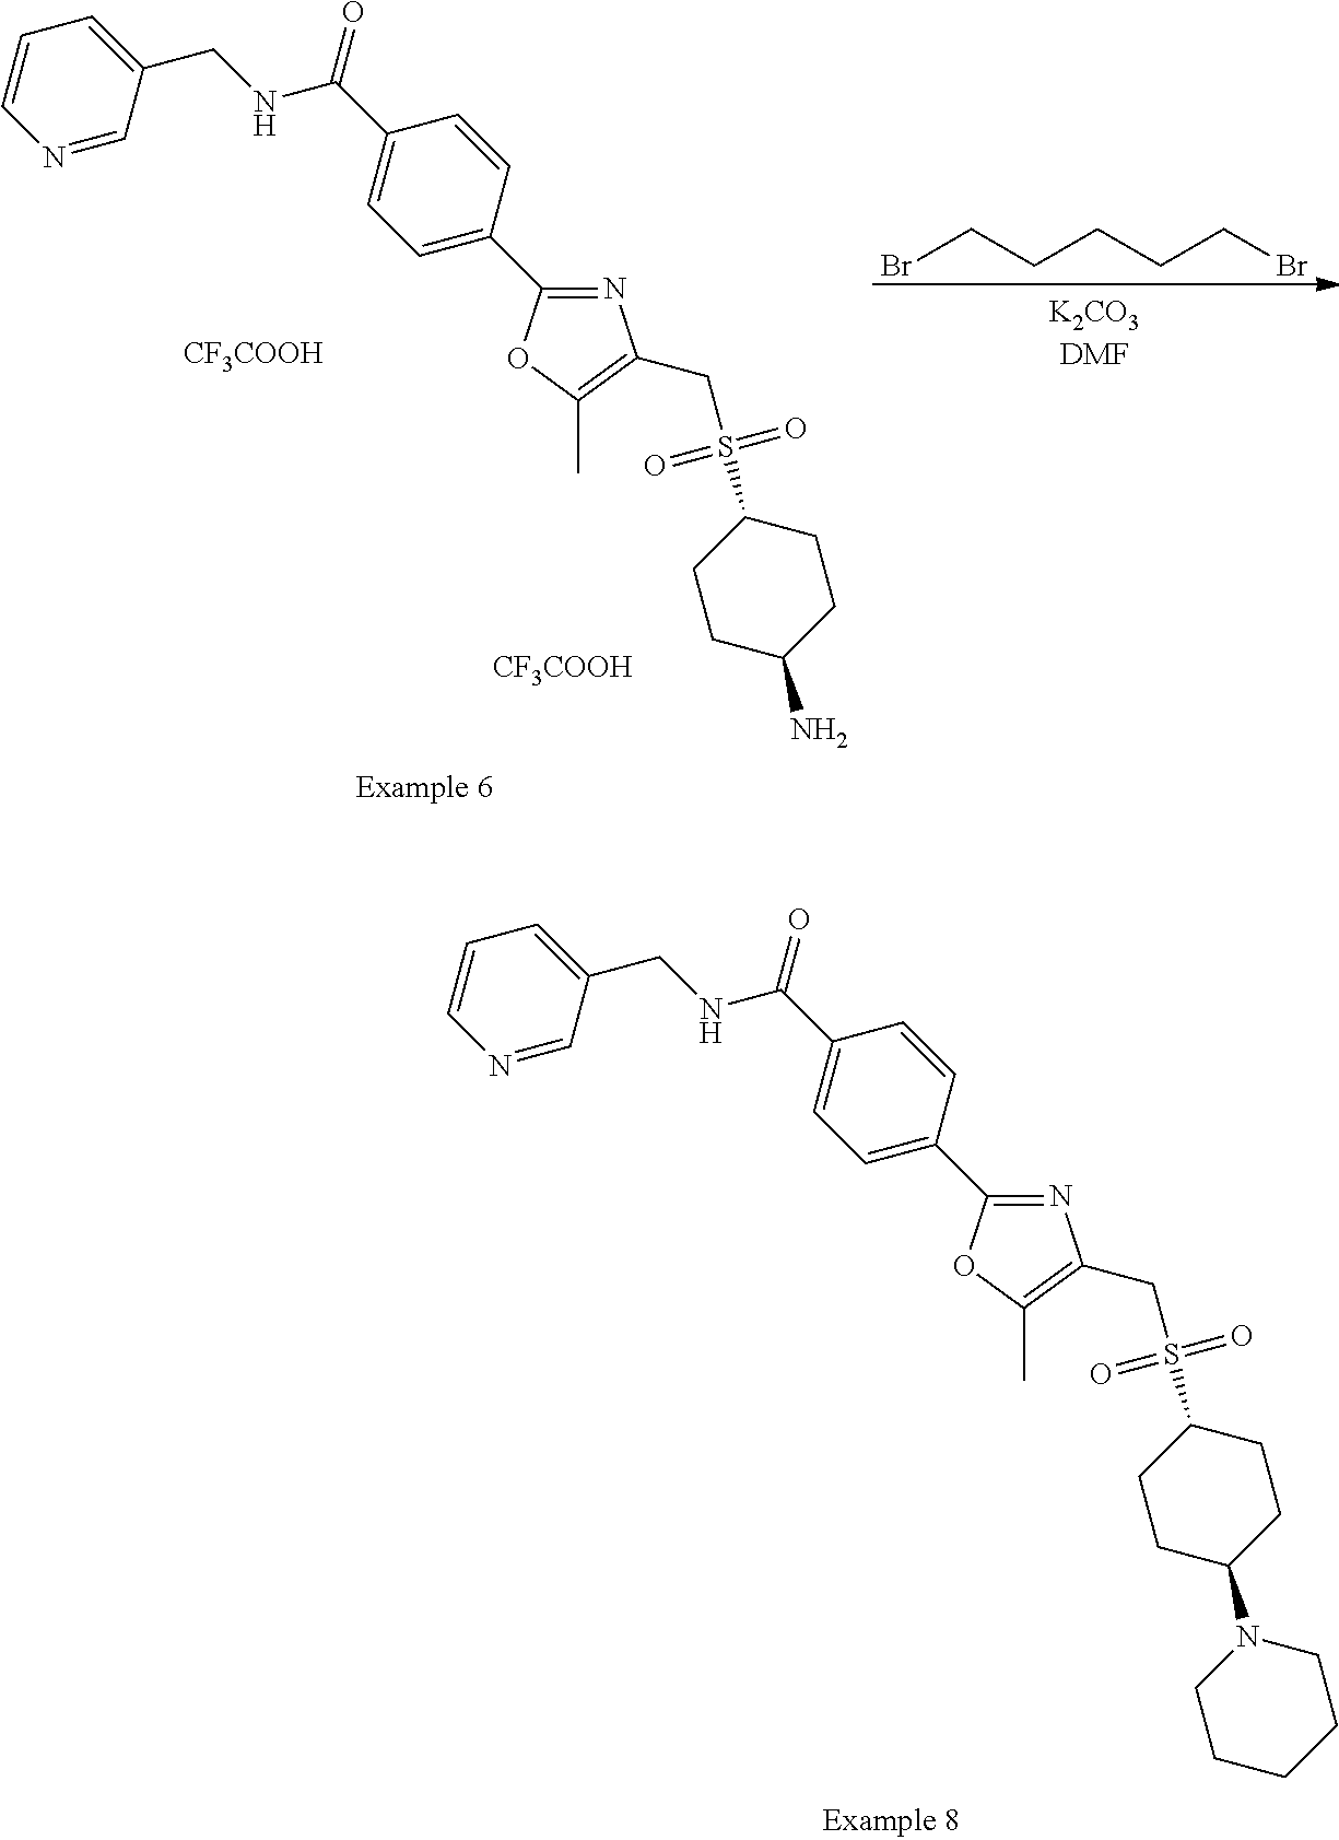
N1=CC(CNC(C2=CC=C(C3=NC(CS(C4CCC(N)CC4)(=O)=O)=C(C)O3)C=C2)=O)=CC=C1.BrCCCCCBr.[CF3COOH].[CF3COOH].N1=CC(CNC(C2=CC=C(C3=NC(CS(C4CCC(N5CCCCC5)CC4)(=O)=O)=C(C)O3)C=C2)=O)=CC=C1
